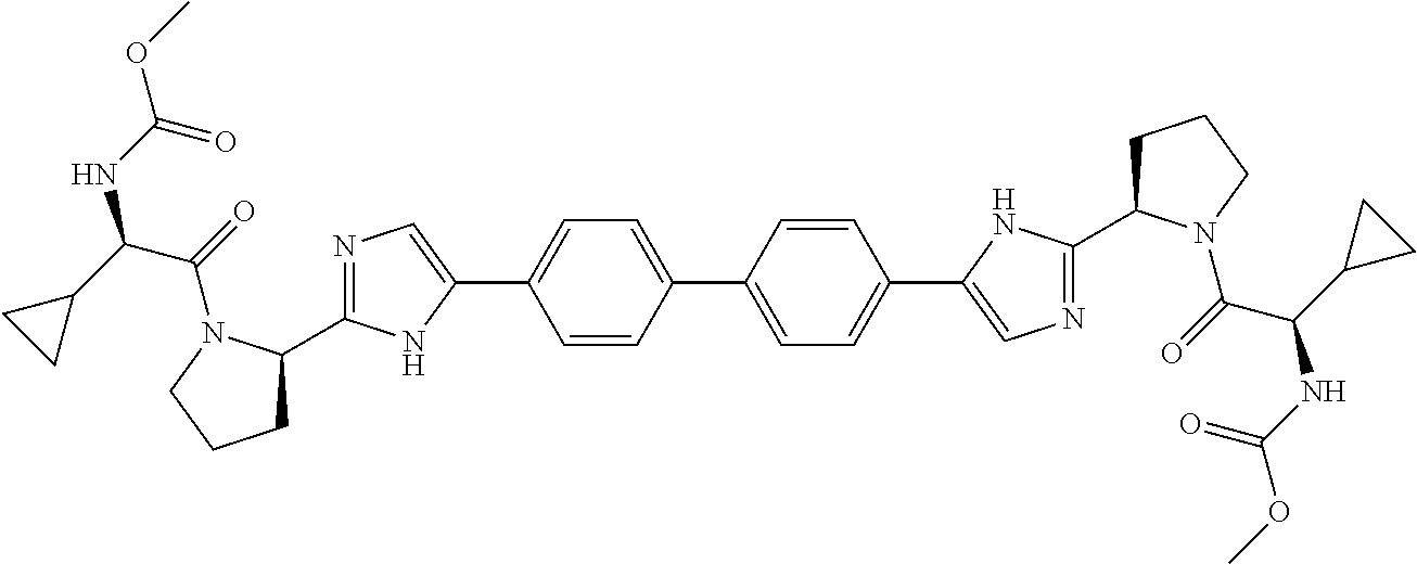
C1C(C2=NC=C(C3=CC=C(C4=CC=C(C5=CN=C(C6CCCN6C(C(NC(=O)OC)C6CC6)=O)N5)C=C4)C=C3)N2)N(C(C(NC(=O)OC)C2CC2)=O)CC1
